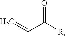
C=CC([R])=O
